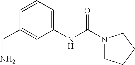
C(C1=CC(NC(N2CCCC2)=O)=CC=C1)N
